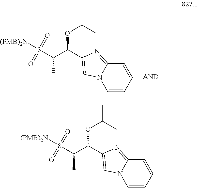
C1=CC=CN2C1=NC(C(C(S([(PMB)2N])(=O)=O)C)OC(C)C)=C2.C1=CC=CN2C1=NC(C(C(S([(PMB)2N])(=O)=O)C)OC(C)C)=C2
